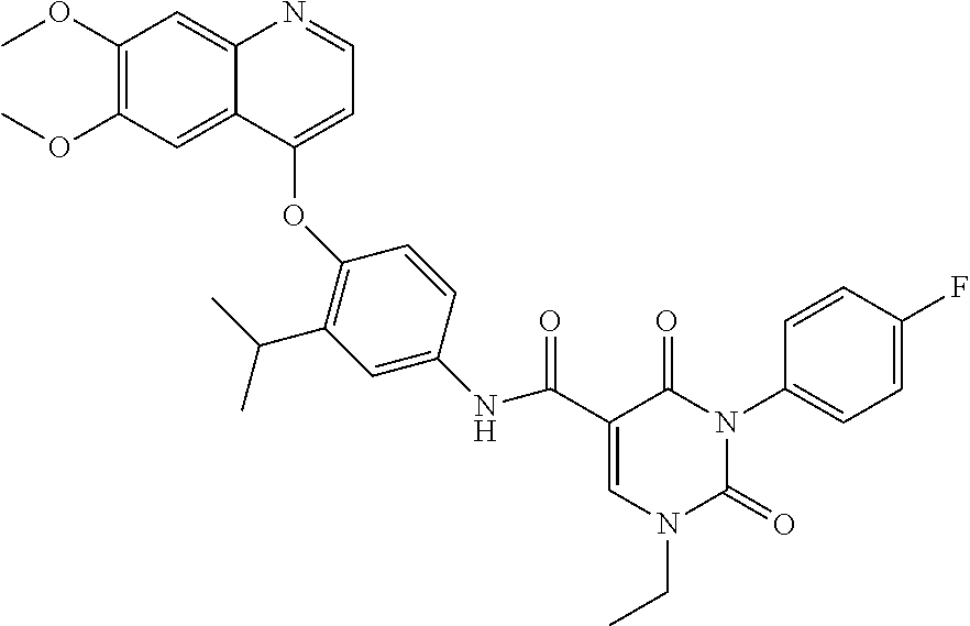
C1(OC)=C(OC)C=C2C(=C1)N=CC=C2OC1=C(C(C)C)C=C(NC(C2=CN(CC)C(=O)N(C3=CC=C(F)C=C3)C2=O)=O)C=C1
